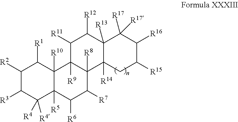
C1([R6])C([R7])C2([R8])C([R9])(C3([R10])C1([R5])C([R4])([R4])C([R3])C([R2])C3[R1])C([R11])C([R12])C1([R13])C2([R14])CC([R15])C([R16])C1([R17])[R17]
